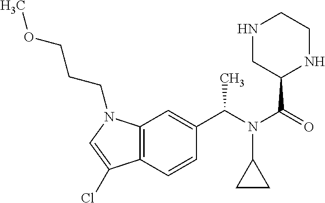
C12=C(C=CC(C(N(C(=O)C3NCCNC3)C3CC3)C)=C1)C(Cl)=CN2CCCOC
